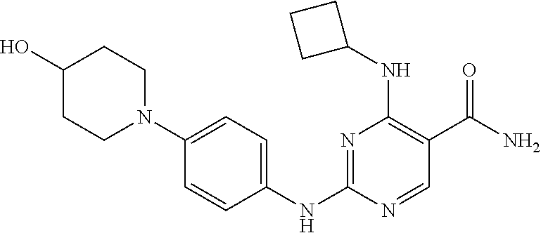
N1=C(NC2=CC=C(N3CCC(O)CC3)C=C2)N=CC(C(N)=O)=C1NC1CCC1
